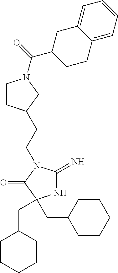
N1C(=N)N(CCC2CCN(C(C3CCC4=CC=CC=C4C3)=O)C2)C(=O)C1(CC1CCCCC1)CC1CCCCC1
